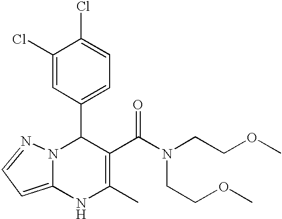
C1(Cl)=CC(C2N3C(=CC=N3)NC(C)=C2C(=O)N(CCOC)CCOC)=CC=C1Cl
